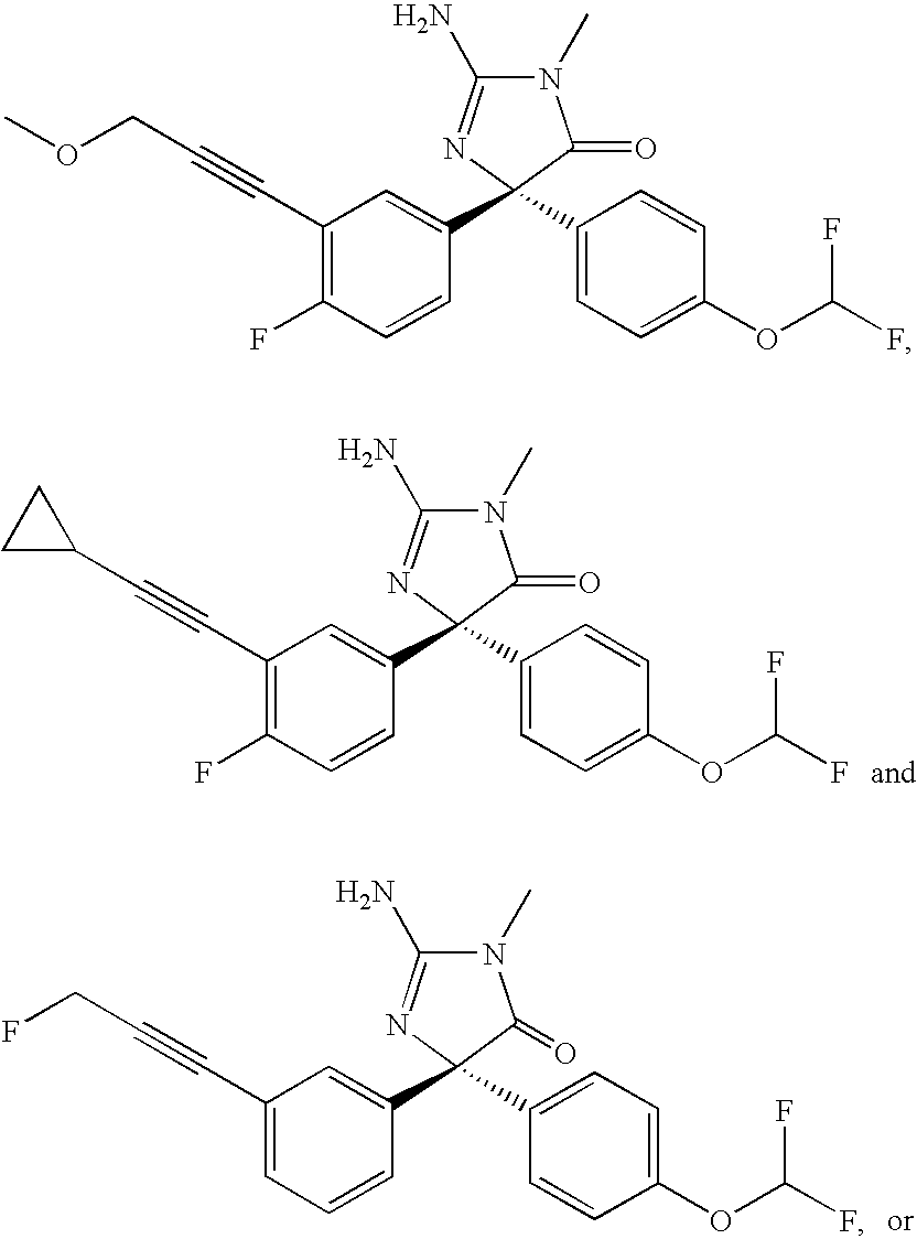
C1=CC(F)=C(C#CC2CC2)C=C1C1(C2=CC=C(OC(F)F)C=C2)N=C(N)N(C)C1=O.C1=CC=C(C#CCF)C=C1C1(C2=CC=C(OC(F)F)C=C2)N=C(N)N(C)C1=O.C1=CC(F)=C(C#CCOC)C=C1C1(C2=CC=C(OC(F)F)C=C2)N=C(N)N(C)C1=O
